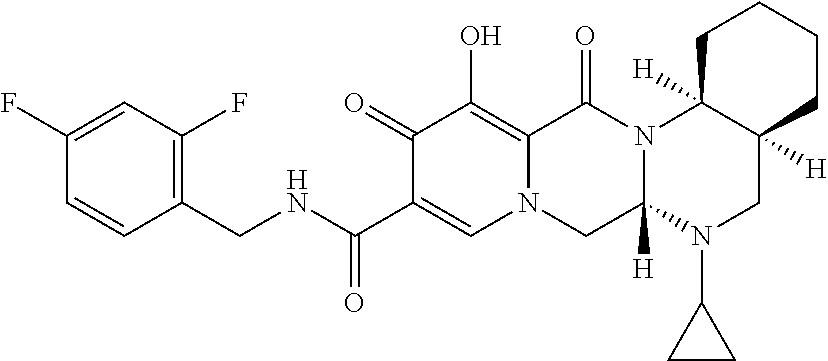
C1(CNC(C2=CN3C(=C(O)C2=O)C(=O)N2C([H])(C3)N(C3CC3)CC3([H])C2([H])CCCC3)=O)=C(F)C=C(F)C=C1
